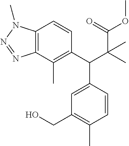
C12=C(C(C)=C(C(C(C)(C(=O)OC)C)C3=CC(CO)=C(C)C=C3)C=C1)N=NN2C
